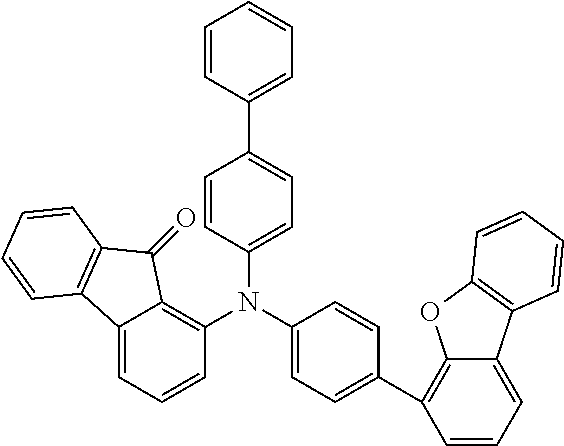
C1=CC(C2=CC=C(N(C3=C4C(=CC=C3)C3=C(C4=O)C=CC=C3)C3=CC=C(C4=C5C(=CC=C4)C4=C(O5)C=CC=C4)C=C3)C=C2)=CC=C1
